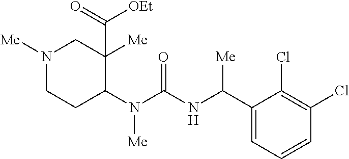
N1([Me])CCC(N(C(NC(C2=CC=CC(Cl)=C2Cl)[Me])=O)[Me])C([Me])(C(=O)[OEt])C1
